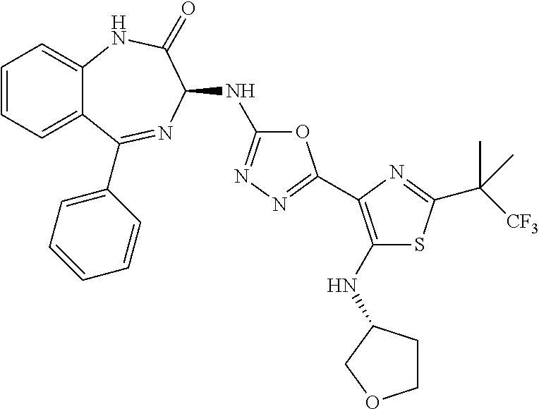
C1=CC=C2C(=C1)NC(=O)C(NC1=NN=C(C3=C(NC4CCOC4)SC(C([CF3])(C)C)=N3)O1)N=C2C1=CC=CC=C1
